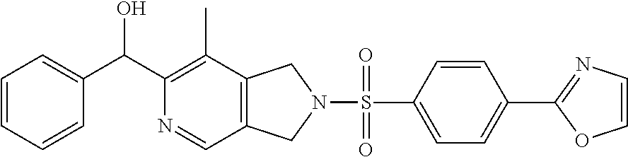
C1=C(C(C2=C(C)C3=C(C=N2)CN(S(=O)(C2=CC=C(C4=NC=CO4)C=C2)=O)C3)O)C=CC=C1
